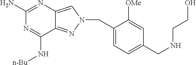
N1=C(N)N=C(N[n-Bu])C2=NN(CC3=CC=C(CNCCO)C=C3[OMe])C=C12
